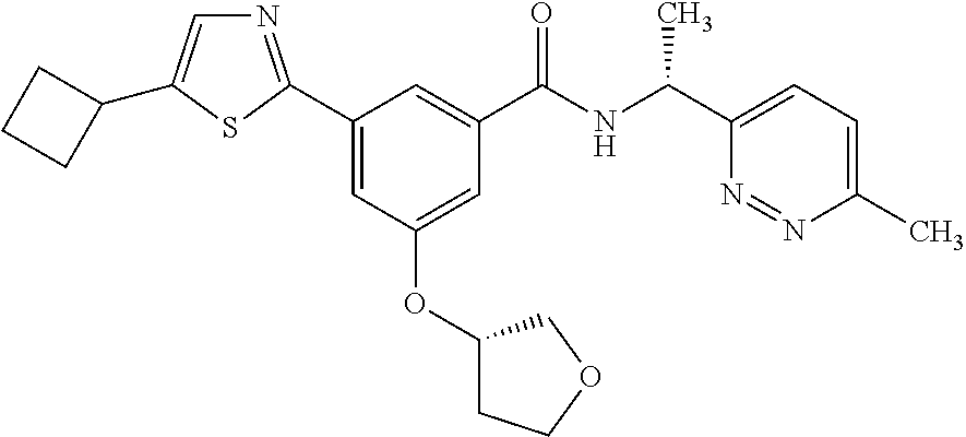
C1=C(OC2CCOC2)C=C(C2=NC=C(C3CCC3)S2)C=C1C(NC(C1=CC=C(C)N=N1)C)=O
